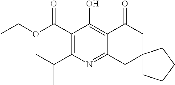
CCOC(C1=C(C(C)C)N=C2C(=C1O)C(=O)CC1(C2)CCCC1)=O
